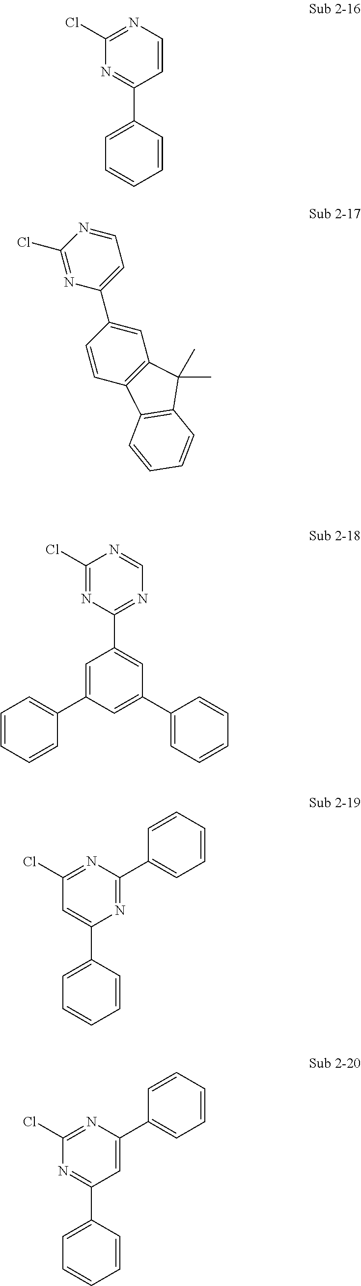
C1(Cl)=NC=CC(C2=CC=CC=C2)=N1.N1=CC=C(C2=CC3=C(C=C2)C2=C(C3(C)C)C=CC=C2)N=C1Cl.C1(Cl)=NC(C2=CC(C3=CC=CC=C3)=CC(C3=CC=CC=C3)=C2)=NC=N1.C1(Cl)=NC(C2=CC=CC=C2)=NC(C2=CC=CC=C2)=C1.C1(Cl)=NC(C2=CC=CC=C2)=CC(C2=CC=CC=C2)=N1
